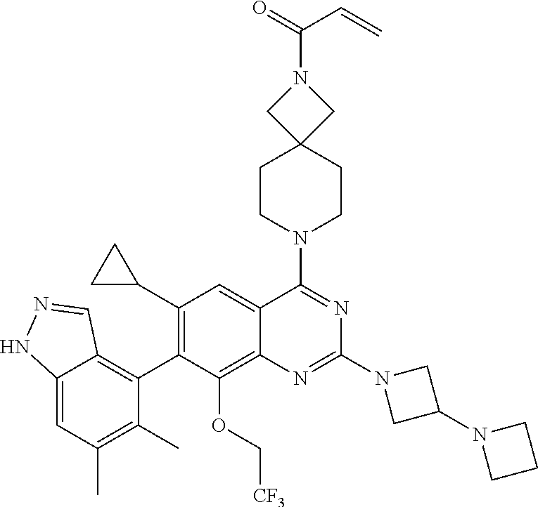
C12=CC(C)=C(C)C(C3=C(C4CC4)C=C4C(=C3OC[CF3])N=C(N3CC(N5CCC5)C3)N=C4N3CCC4(CC3)CN(C(=O)C=C)C4)=C1C=NN2
